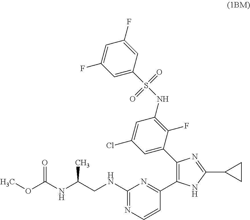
C1(NCC(NC(OC)=O)C)=NC=CC(C2=C(C3=CC(Cl)=CC(NS(=O)(=O)C4=CC(F)=CC(F)=C4)=C3F)N=C(C3CC3)N2)=N1
